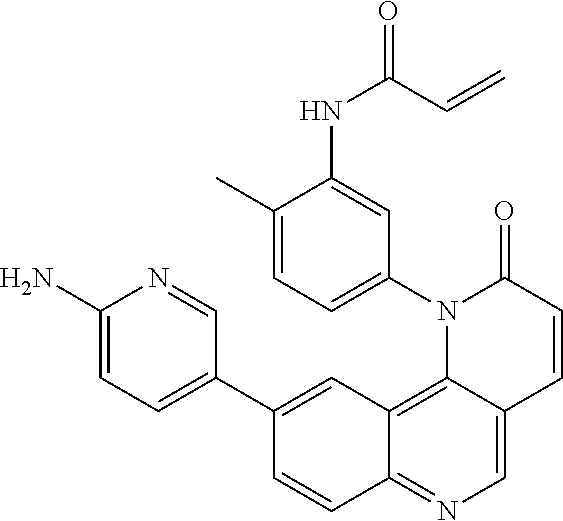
C12=C3C(=CN=C1C=CC(C1=CC=C(N)N=C1)=C2)C=CC(=O)N3C1=CC=C(C)C(NC(C=C)=O)=C1
